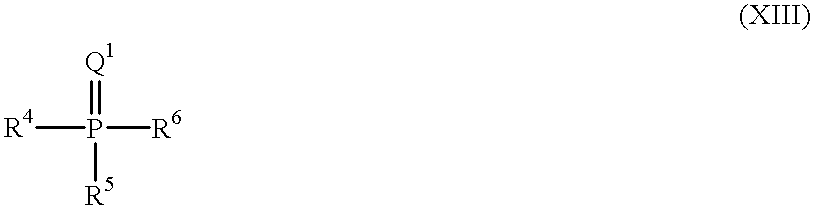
[R4]P([R6])(=[Q1])[R5]
